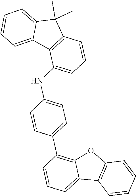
C12=CC=CC(C3=CC=C(NC4=CC=CC5=C4C4=CC=CC=C4C5(C)C)C=C3)=C1OC1=C2C=CC=C1
